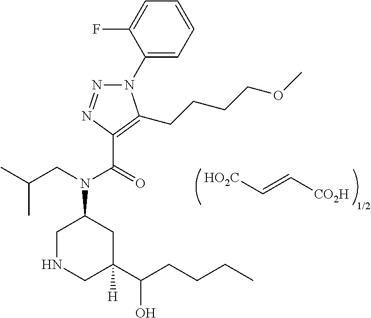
N1(C2=CC=CC=C2F)N=NC(C(=O)N(CC(C)C)C2CNCC(C(CCCC)O)([H])C2)=C1CCCCOC.[HO2C]C=C[CO2H].[1/2]
